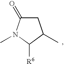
C1C(=O)N(C)C([R6])C1C
